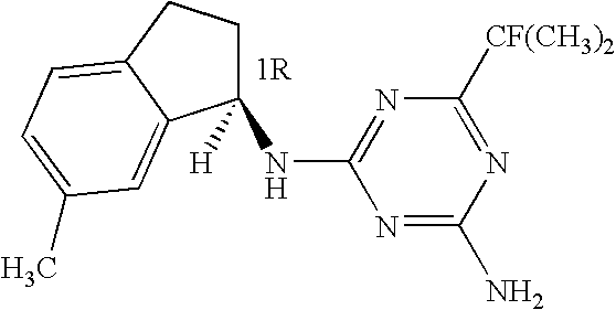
C1([H])(NC2=NC([CF(CH3)2])=NC(N)=N2)CCC2=CC=C(C)C=C12
